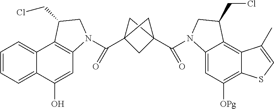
C12=CC=CC=C1C(O)=CC1=C2C(CCl)CN1C(C12CC(C(=O)N3C4=CC([OPg])=C5C(=C4C(CCl)C3)C(C)=CS5)(C1)C2)=O
